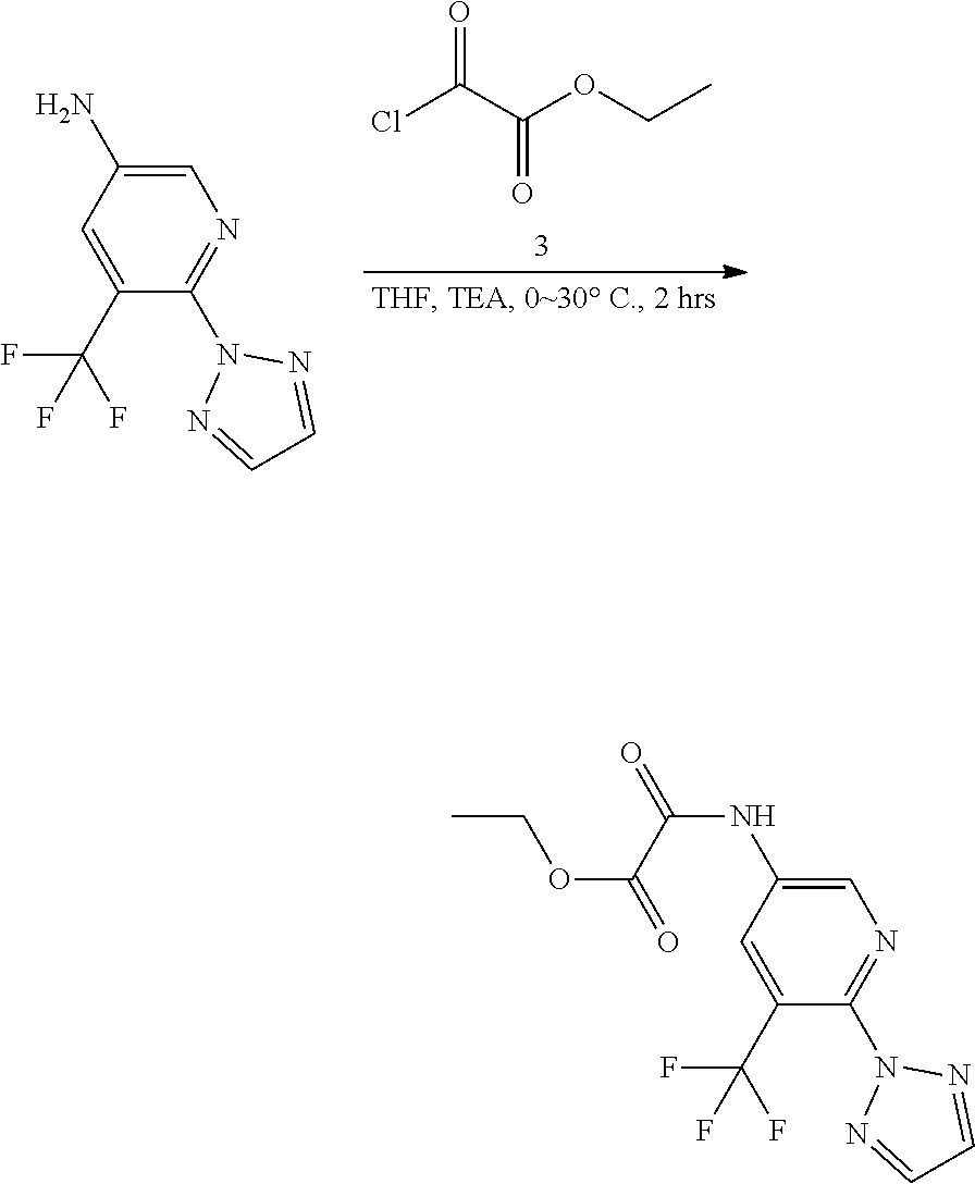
C(C(=O)OCC)(Cl)=O.C1(N)=CN=C(N2N=CC=N2)C(C(F)(F)F)=C1.CCOC(=O)C(=O)NC1=CN=C(N2N=CC=N2)C(C(F)(F)F)=C1
